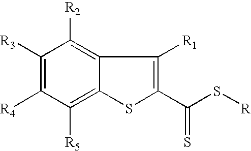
C1([R3])=C([R4])C([R5])=C2C(=C1[R2])C([R1])=C(C(S[R])=S)S2
